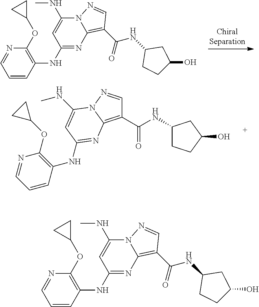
C1=CC(NC2=NC3=C(C(NC4CCC(O)C4)=O)C=NN3C(NC)=C2)=C(OC2CC2)N=C1.C1(C(NC2CCC(O)C2)=O)=C2N(N=C1)C(NC)=CC(NC1=C(OC3CC3)N=CC=C1)=N2.C1=CC(NC2=NC3=C(C(NC4CCC(O)C4)=O)C=NN3C(NC)=C2)=C(OC2CC2)N=C1
